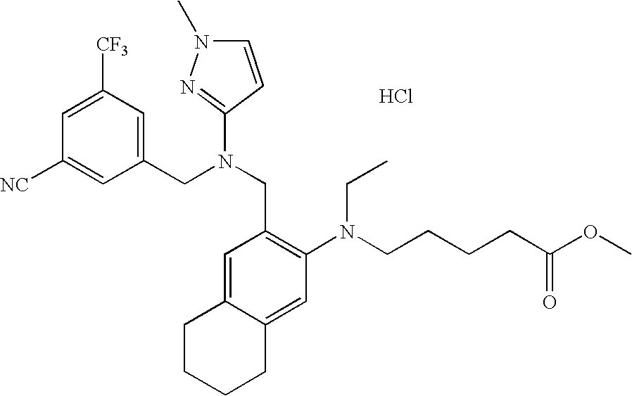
C1=C([CF3])C=C(CN(CC2=C(N(CCCCC(OC)=O)CC)C=C3C(=C2)CCCC3)C2=NN(C)C=C2)C=C1[NC].Cl
